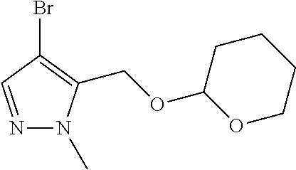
N1=CC(Br)=C(COC2OCCCC2)N1C
